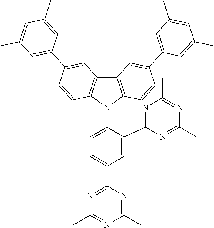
C1=C(C2=NC(C)=NC(C)=N2)C(N2C3=C(C4=C2C=CC(C2=CC(C)=CC(C)=C2)=C4)C=C(C2=CC(C)=CC(C)=C2)C=C3)=CC=C1C1=NC(C)=NC(C)=N1
